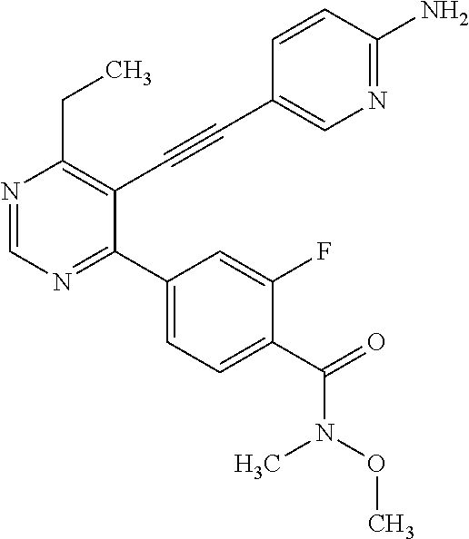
N1=CN=C(C2=CC=C(C(=O)N(OC)C)C(F)=C2)C(C#CC2=CN=C(N)C=C2)=C1CC
